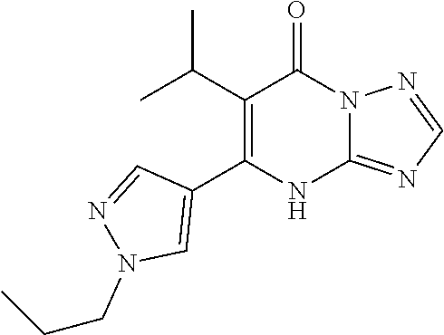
C12=NC=NN1C(=O)C(C(C)C)=C(C1=CN(CCC)N=C1)N2
